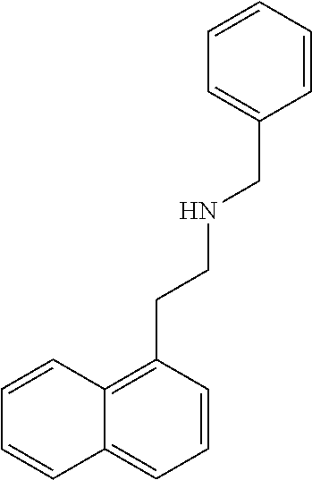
C1=CC2=CC=CC(CCNCC3=CC=CC=C3)=C2C=C1
